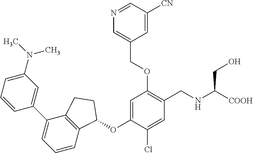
C1=CC=C(N(C)C)C=C1C1=CC=CC2=C1CCC2OC1=CC(OCC2=CN=CC([CN])=C2)=C(CNC(CO)[COOH])C=C1Cl
